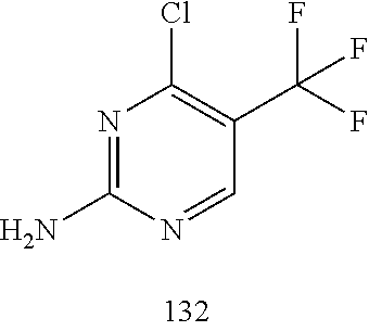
N1=C(N)N=CC(C(F)(F)F)=C1Cl
